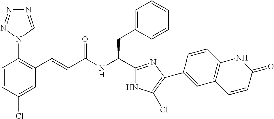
C(NC(CC1=CC=CC=C1)C1=NC(C2=CC3=C(C=C2)NC(=O)C=C3)=C(Cl)N1)(=O)C=CC1=C(N2N=NN=C2)C=CC(Cl)=C1
